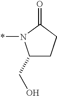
*N1C(CO)CCC1=O
